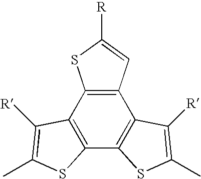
C12=C(C3=C(C4=C1C([R])=C(C)S4)SC(C)=C3[R])C=C([R])S2
